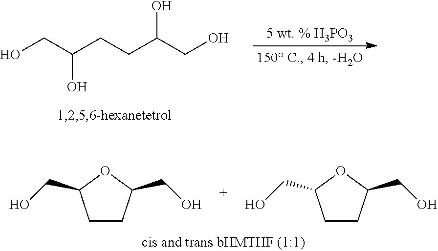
C(C(CCC(CO)O)O)O.C1CC(CO)OC1CO.C1CC(CO)OC1CO
